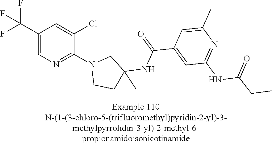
C1(C(F)(F)F)=CN=C(N2CCC(NC(C3=CC(NC(CC)=O)=NC(C)=C3)=O)(C)C2)C(Cl)=C1
